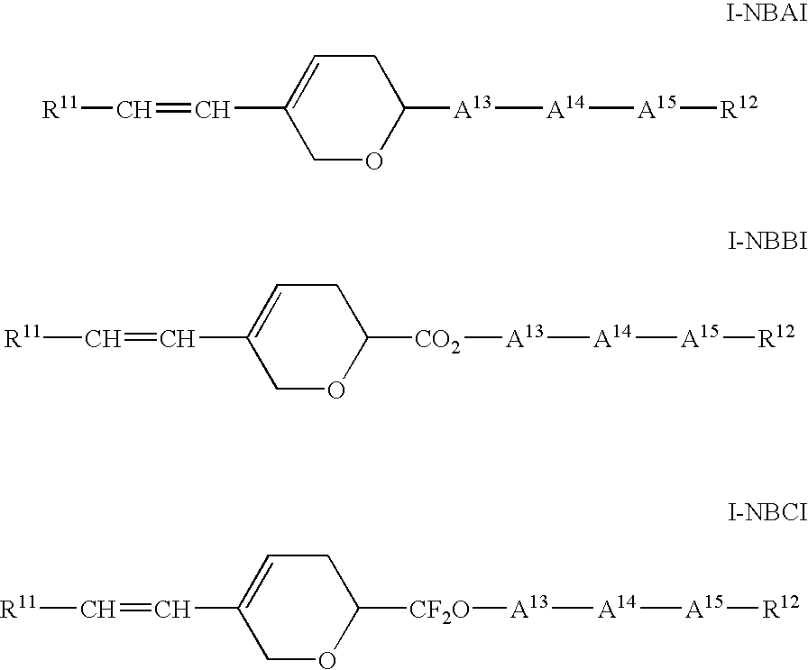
C1OC([A13][A14][A15][R12])CC=C1C=C[R11].C1OC([CO2][A13][A14][A15][R12])CC=C1C=C[R11].C1OC([CF2O][A13][A14][A15][R12])CC=C1C=C[R11]
